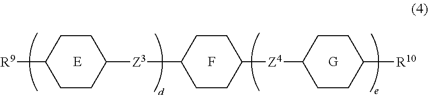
C1CC([R9])CCC1[Z3]C1CCC([Z4]C2CCC([R10])CC2)CC1.[E].F
